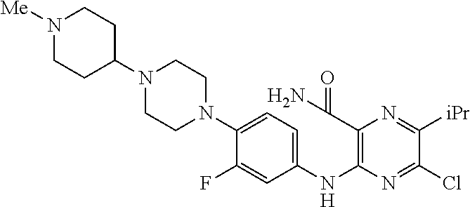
C1(F)=CC(NC2=C(C(N)=O)N=C([iPr])C(Cl)=N2)=CC=C1N1CCN(C2CCN([Me])CC2)CC1
